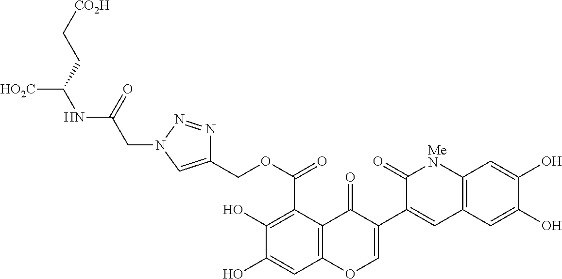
C1(O)=C(C(OCC2=CN(CC(=O)NC([HO2C])CC[CO2H])N=N2)=O)C2=C(C=C1O)OC=C(C1=CC3=C([MeN]C1=O)C=C(O)C(O)=C3)C2=O
